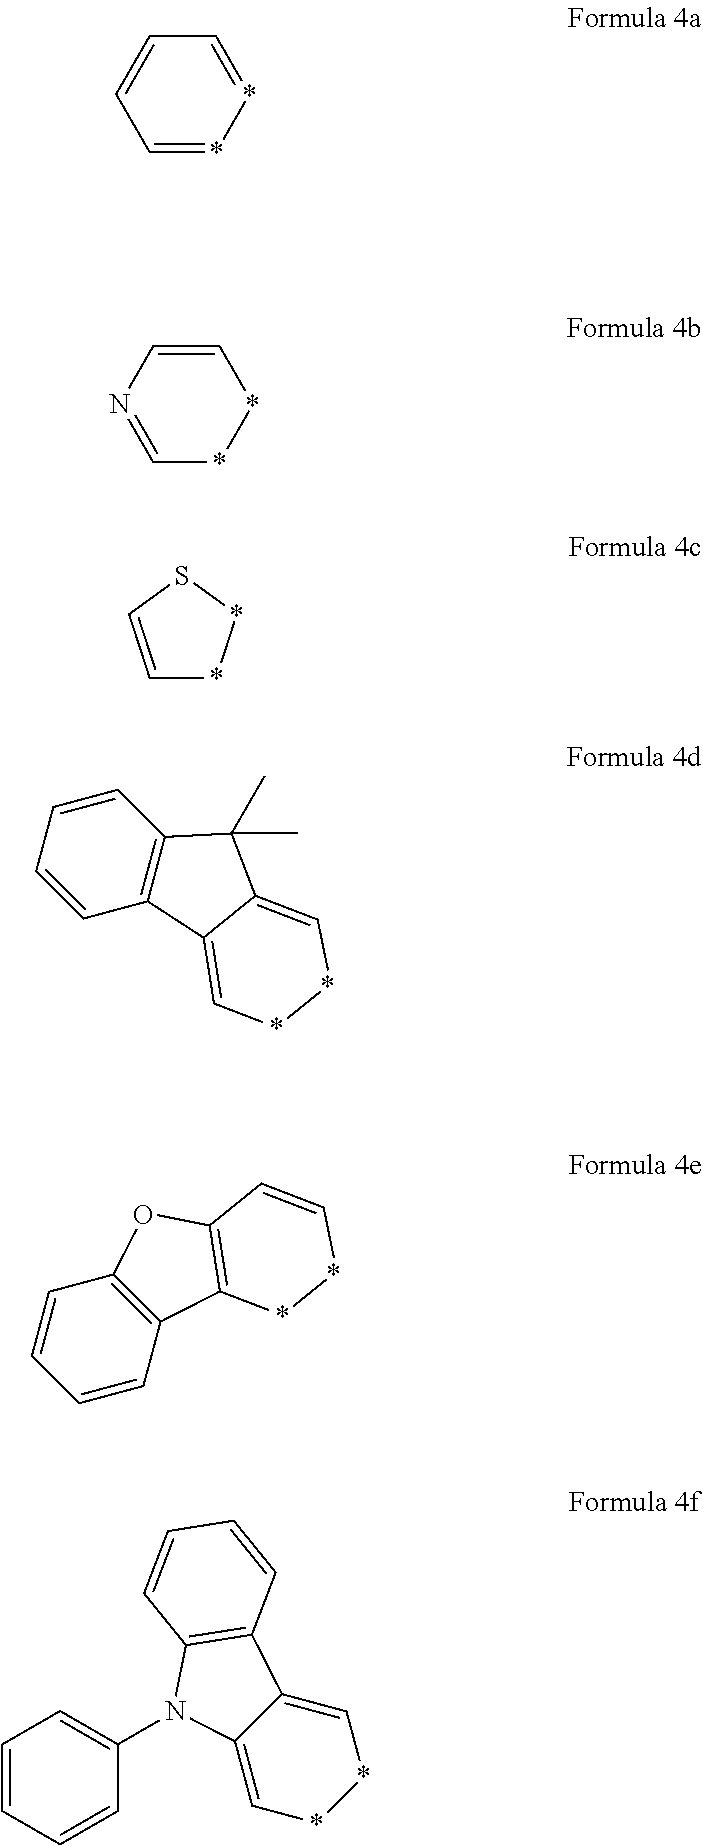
C1=CC=**=C1.C1=C**C=N1.C1=CS**1.C1=CC2=C(C=C1)C(C)(C)C1=C**C=C21.C1=CC=CC2=C1OC1=C2**C=C1.C1=CC=CC(N2C3=C**C=C3C3=C2C=CC=C3)=C1
